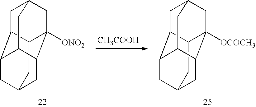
C12CC3CC4C1CC1CC4C(C3)C2([ONO2])C1.C12CC3CC4C1CC1CC4C(C3)C2([OCOCH3])C1.[CH3COOH]
